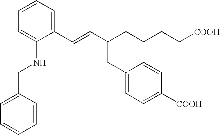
C1=CC=C(C=CC(CCCC[COOH])CC2=CC=C([COOH])C=C2)C(NCC2=CC=CC=C2)=C1
